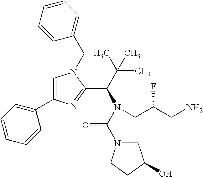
C1=C(C2=CC=CC=C2)N=C(C(C(C)(C)C)N(C(=O)N2CC(O)CC2)CC(CN)F)N1CC1=CC=CC=C1
